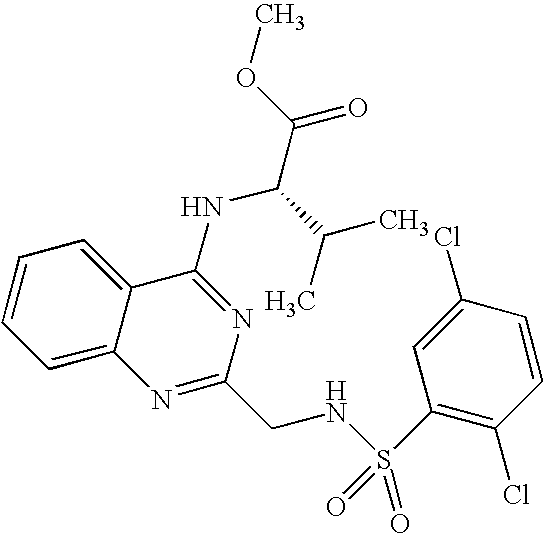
C12=CC=CC=C1C(NC(C(=O)OC)C(C)C)=NC(CNS(=O)(C1=C(Cl)C=CC(Cl)=C1)=O)=N2
